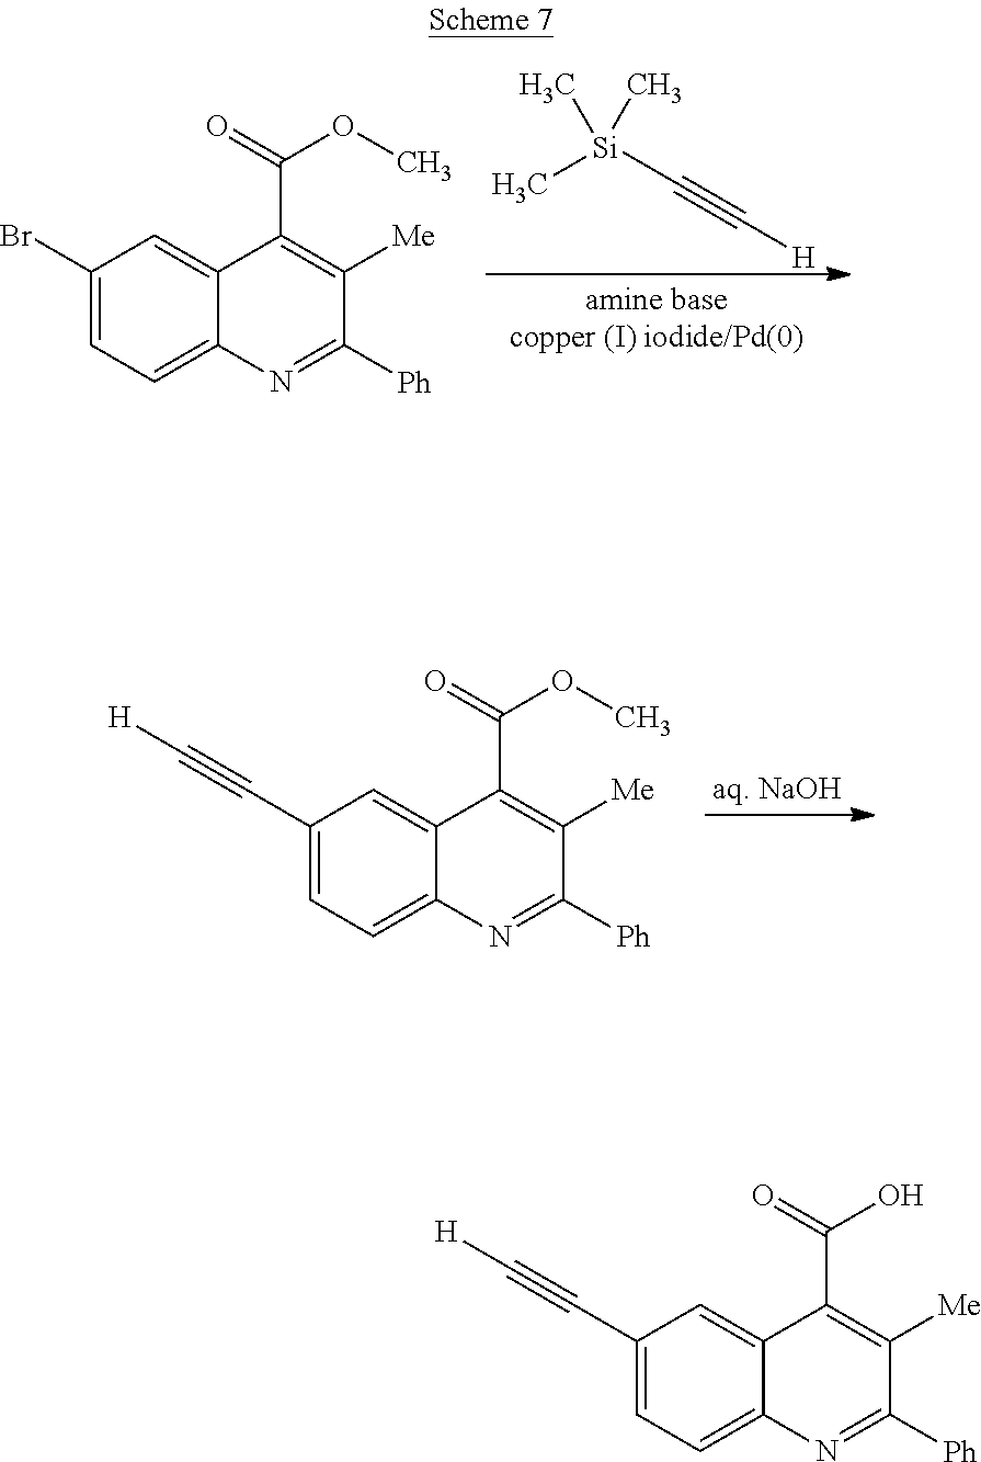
C1(Br)=CC=C2C(=C1)C(C(=O)OC)=C([Me])C([Ph])=N2.C([Si](C)(C)C)#C[H].C1(C#C[H])=CC=C2C(=C1)C(C(=O)OC)=C([Me])C([Ph])=N2.C1(C#C[H])=CC=C2C(=C1)C(C(=O)O)=C([Me])C([Ph])=N2
